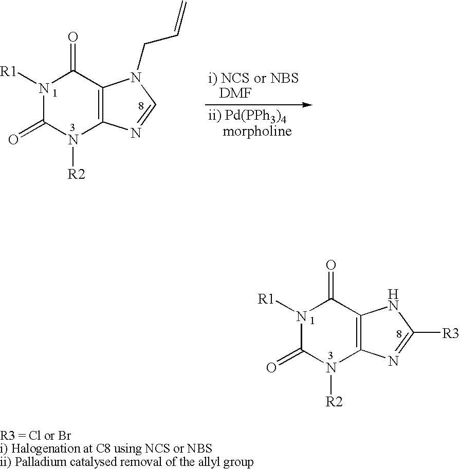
N1([R1])C(=O)N([R2])C2=C(C1=O)N(CC=C)C=N2.N1([R1])C(=O)N([R2])C2=C(C1=O)NC([R3])=N2
